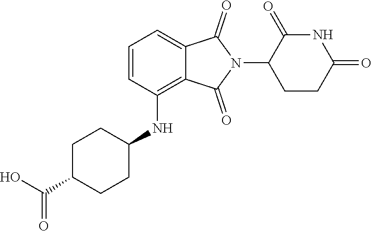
C1=C2C(=C(NC3CCC(C(O)=O)CC3)C=C1)C(=O)N(C1CCC(=O)NC1=O)C2=O
